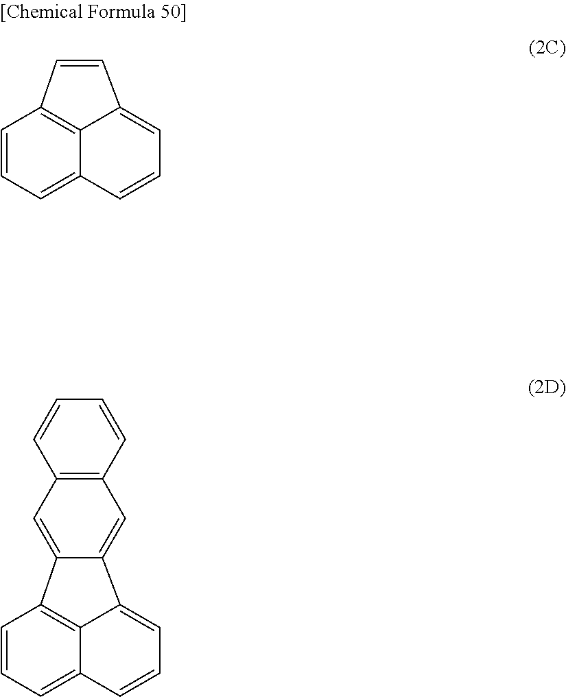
C1=CC=C2C3=C1C=CC3=CC=C2.C1=CC=C2C3=C1C1=CC4=C(C=C1C3=CC=C2)C=CC=C4
